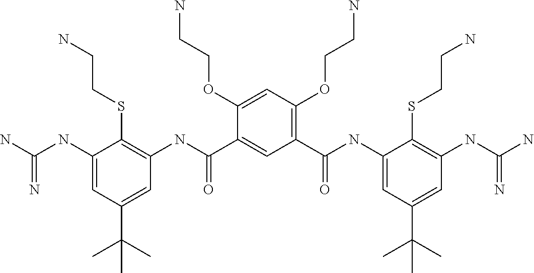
C1(OCCN)=CC(OCCN)=C(C(NC2=CC(C(C)(C)C)=CC(NC(N)=N)=C2SCCN)=O)C=C1C(NC1=C(SCCN)C(NC(N)=N)=CC(C(C)(C)C)=C1)=O
